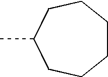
C1CCCC(C)CC1
